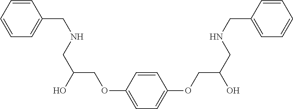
C1=CC(OCC(O)CNCC2=CC=CC=C2)=CC=C1OCC(O)CNCC1=CC=CC=C1
